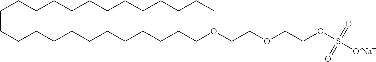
C(CCCCCCCCCCCC)CCCCCCCCCCCCOCCOCCOS([O-Na+])(=O)=O
